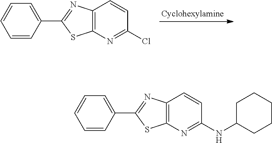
C1=CC=CC(C2=NC3=C(N=C(Cl)C=C3)S2)=C1.C1=CC=CC(C2=NC3=C(N=C(NC4CCCCC4)C=C3)S2)=C1
